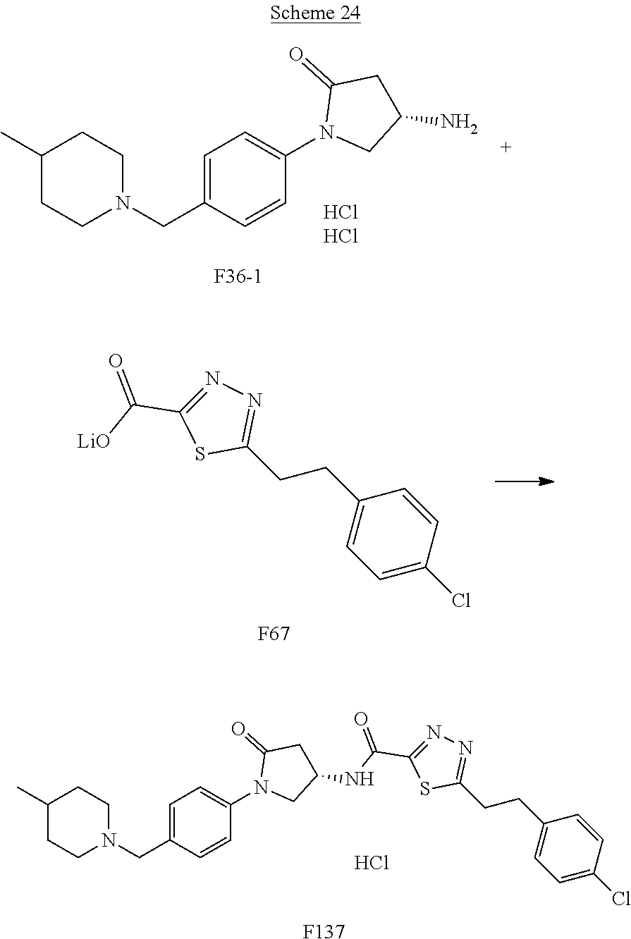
C1(C)CCN(CC2=CC=C(N3CC(N)CC3=O)C=C2)CC1.[F36-1].C1=C(Cl)C=CC(CCC2=NN=C(C(=O)[LiO])S2)=C1.[F67].C1=C(Cl)C=CC(CCC2=NN=C(C(=O)NC3CN(C4=CC=C(CN5CCC(C)CC5)C=C4)C(=O)C3)S2)=C1.Cl.[F137]
